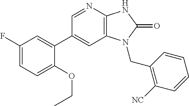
C1(C2=CC(F)=CC=C2OCC)=CC2=C(N=C1)NC(=O)N2CC1=C([NC])C=CC=C1
